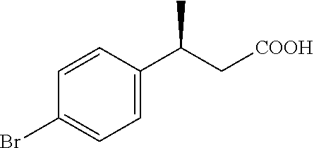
C1=CC(C(C[COOH])C)=CC=C1Br
